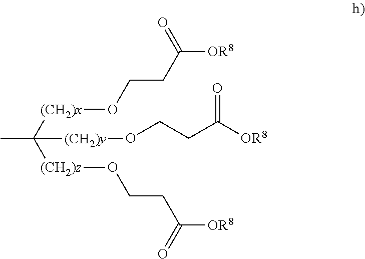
CC([(CH2)x]OCCC([OR8])=O)([(CH2)z]OCCC([OR8])=O)[(CH2)y]OCCC([OR8])=O
